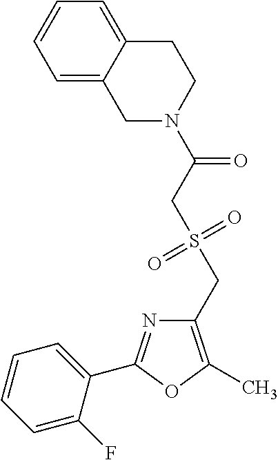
C1(CS(=O)(=O)CC(=O)N2CC3=CC=CC=C3CC2)=C(C)OC(C2=CC=CC=C2F)=N1
